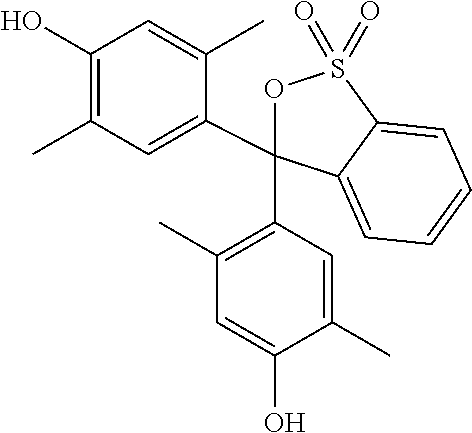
C1(O)=C(C)C=C(C2(C3=C(C)C=C(O)C(C)=C3)OS(=O)(=O)C3=CC=CC=C23)C(C)=C1
